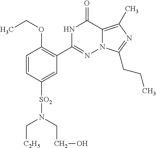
C1=CC([SO2]N(C[C2H5])CCO)=CC(C2=NN3C(=C(C)N=C3CCC)C(=O)N2)=C1OCC
